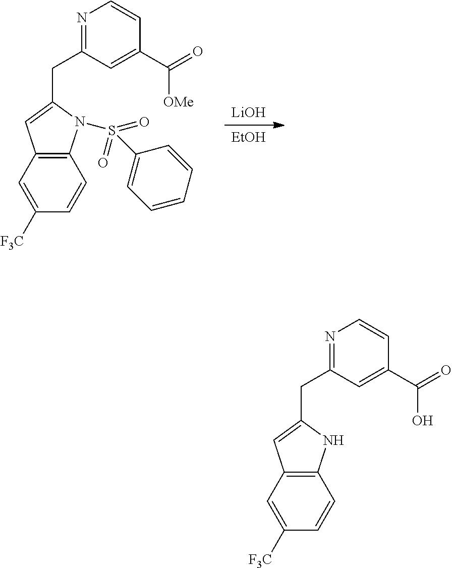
[EtOH].[LiOH].N1=C(CC2=CC3=C(N2S(=O)(=O)C2=CC=CC=C2)C=CC([F3C])=C3)C=C(C(=O)[OMe])C=C1.N1=C(CC2=CC3=C(N2)C=CC([F3C])=C3)C=C(C(=O)O)C=C1
